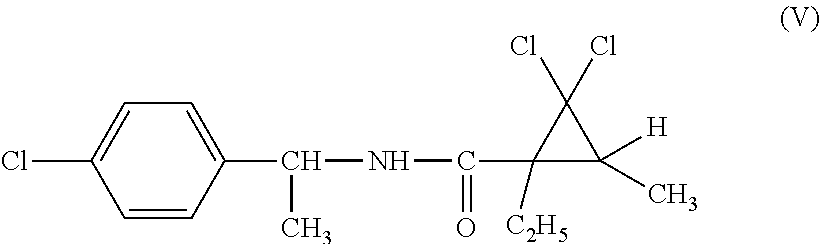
C1=CC(C(NC(C2([C2H5])C(C)([H])C2(Cl)Cl)=O)C)=CC=C1Cl
